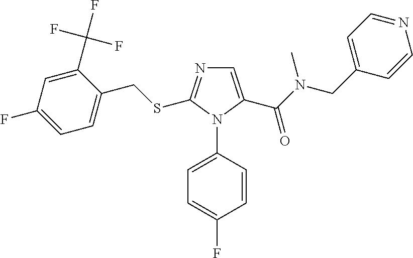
C1=C(C(=O)N(CC2=CC=NC=C2)C)N(C2=CC=C(F)C=C2)C(SCC2=CC=C(F)C=C2C(F)(F)F)=N1
